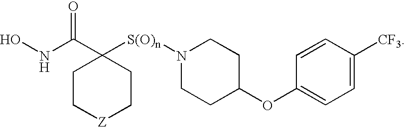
C1C[Z]CCC1(C(NO)=O)[S(O)n]N1CCC(OC2=CC=C([CF3])C=C2)CC1
